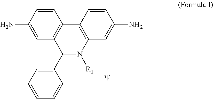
C1=CC(N)=CC2=C1C1=C([N+]([R1])=C2C2=CC=CC=C2)C=C(N)C=C1
